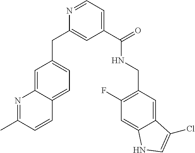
C1=C2C(=CC=C1CC1=CC(C(NCC3=C(F)C=C4C(=C3)C(Cl)=CN4)=O)=CC=N1)C=CC(C)=N2
